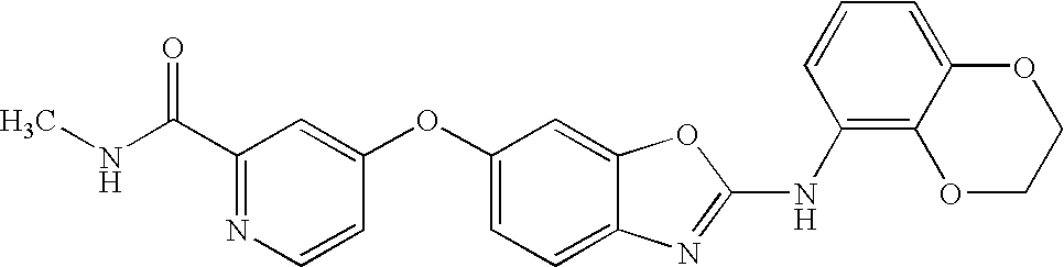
C1(C(NC)=O)=NC=CC(OC2=CC=C3C(=C2)OC(NC2=C4C(=CC=C2)OCCO4)=N3)=C1
